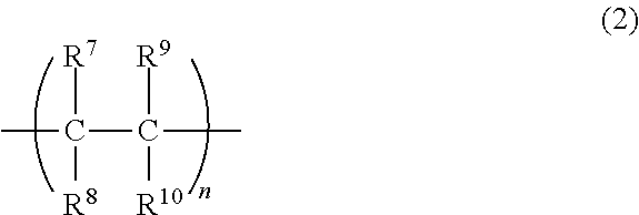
CC(C(C)([R9])[R10])([R7])[R8]
